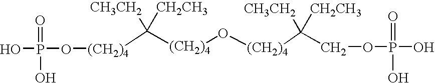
[(CH2)4](C([(CH2)4]O[(CH2)4]C(COP(O)(=O)O)([CH3CH2])[CH2CH3])([CH3CH2])[CH2CH3])OP(O)(=O)O
